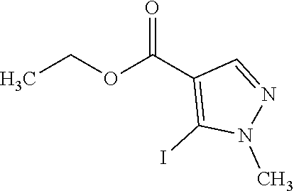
CCOC(C1=C(I)N(C)N=C1)=O
